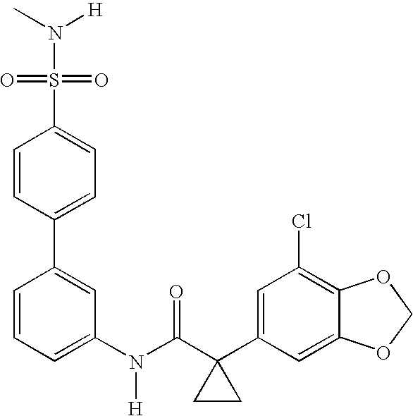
C1=CC=C(N(C(C2(C3=CC(Cl)=C4C(=C3)OCO4)CC2)=O)[H])C=C1C1=CC=C(S(N(C)[H])(=O)=O)C=C1
